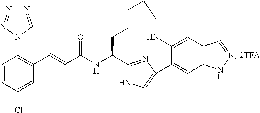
N1=CN(C2=C(C=CC(NC3C4=NC(=CN4)C4=CC5=C(C=C4NCCCCC3)C=NN5)=O)C=C(Cl)C=C2)N=N1
